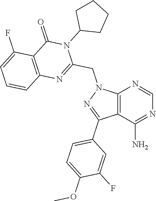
C12=C(C(N)=NC=N1)C(C1=CC=C(OC)C(F)=C1)=NN2CC1=NC2=C(C(=O)N1C1CCCC1)C(F)=CC=C2
